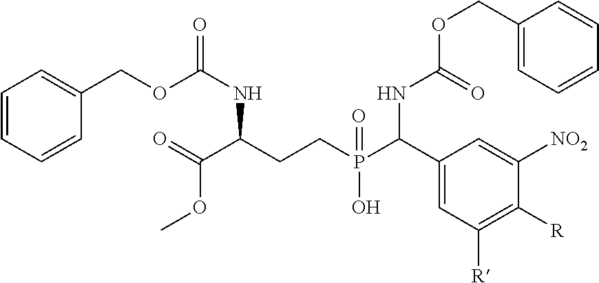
C1=CC=CC(COC(NC(C(=O)OC)CCP(C(C2=CC([R])=C([R])C([NO2])=C2)NC(OCC2=CC=CC=C2)=O)(O)=O)=O)=C1
